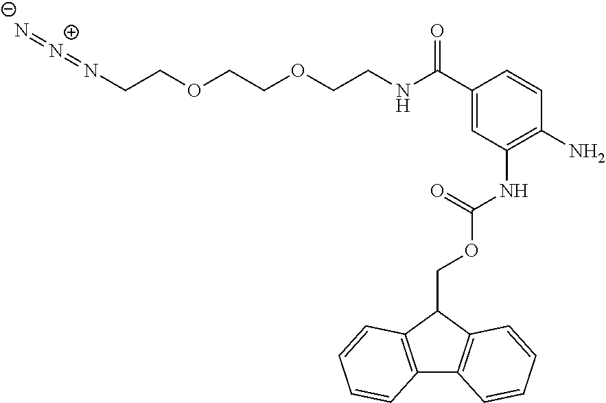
C12=C(C(COC(NC3=C(N)C=CC(C(NCCOCCOCCN=[N+]=[N-])=O)=C3)=O)C3=C1C=CC=C3)C=CC=C2
